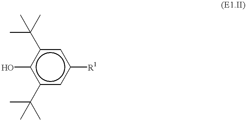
c1c(C(C)(C)C)c(O)c(C(C)(C)C)cc1[R1]
